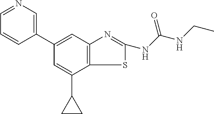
C1(C2=CC3=C(C(C4CC4)=C2)SC(NC(NCC)=O)=N3)=CN=CC=C1
